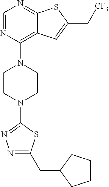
C1=NC(N2CCN(C3=NN=C(CC4CCCC4)S3)CC2)=C2C(=N1)SC(C[CF3])=C2
